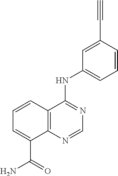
C1=CC=C(NC2=NC=NC3=C2C=CC=C3C(=O)N)C=C1C#C
